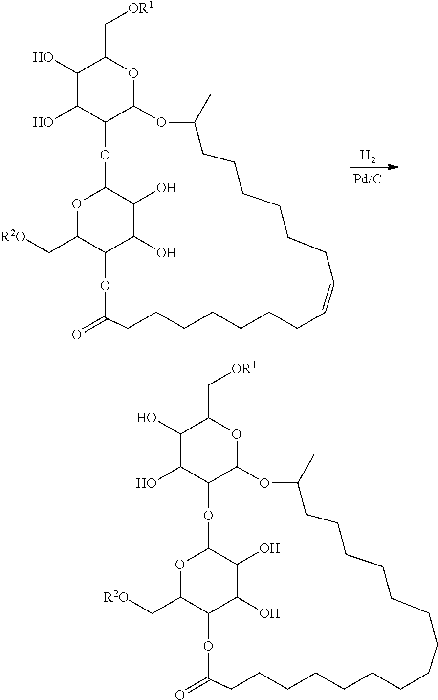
[H2].C1(O)C(O)C2C(OC1C[OR1])OC(C)CCCCCCC=CCCCCCCCC(=O)OC1C(C[R2O])OC(O2)C(O)C1O.C1(O)C(O)C2C(OC1C[OR1])OC(C)CCCCCCCCCCCCCCCC(=O)OC1C(C[R2O])OC(O2)C(O)C1O
